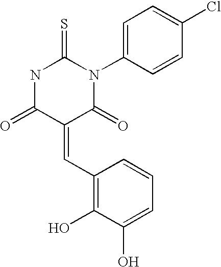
O=C1C(=CC2=C(O)C(O)=CC=C2)C(=O)N(C2=CC=C(Cl)C=C2)C(=S)N1
